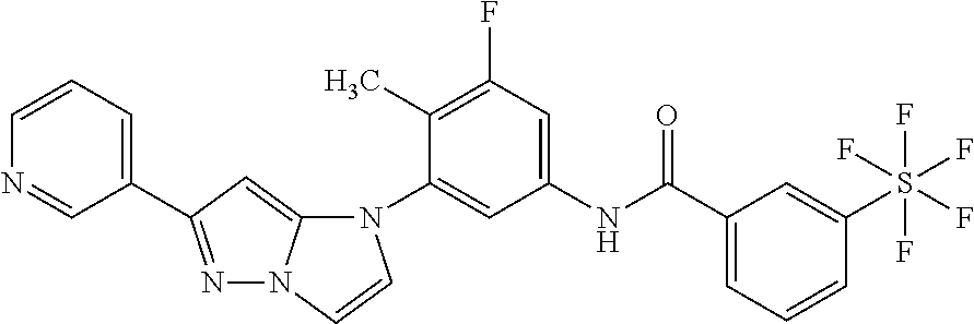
N1=C(C2=CC=CN=C2)C=C2N1C=CN2C1=CC(NC(C2=CC=CC(S(F)(F)(F)(F)F)=C2)=O)=CC(F)=C1C
